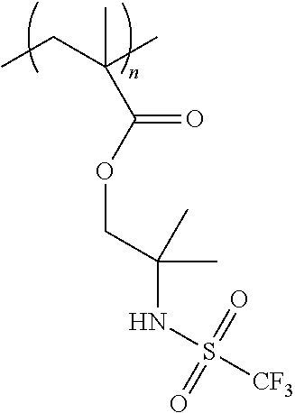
CCC(C)(C)C(=O)OCC(C)(NS(=O)(=O)[CF3])C
